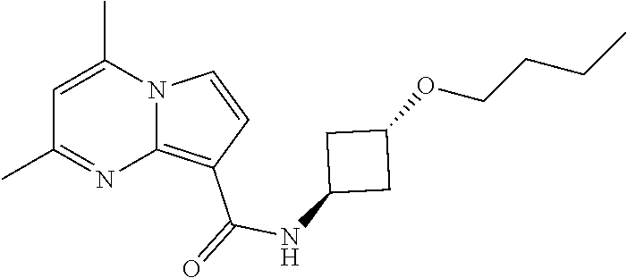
C1(C)=NC2=C(C(=O)NC3CC(OCCCC)C3)C=CN2C(C)=C1
